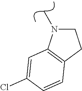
C1CC2=C(N1C)C=C(Cl)C=C2
